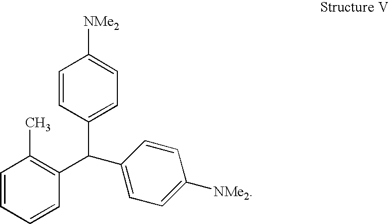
C1=CC(C(C2=CC=C([NMe2])C=C2)C2=C(C)C=CC=C2)=CC=C1[NMe2]
